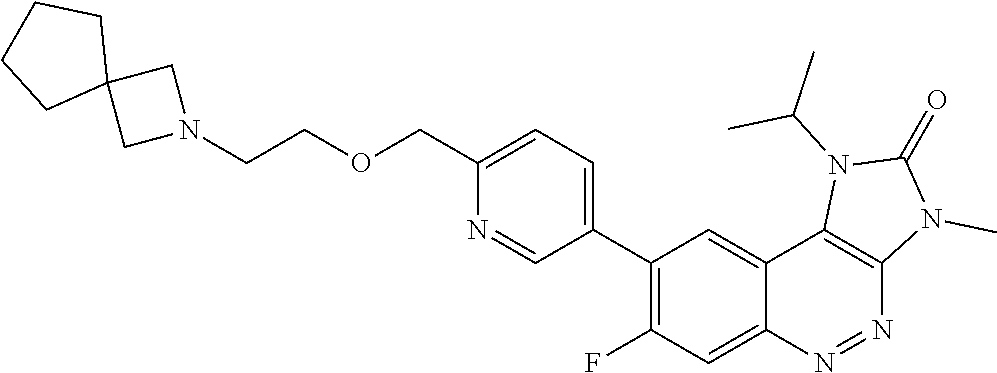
C1(C2=C(F)C=C3C(=C2)C2=C(N=N3)N(C)C(=O)N2C(C)C)=CC=C(COCCN2CC3(C2)CCCC3)N=C1
